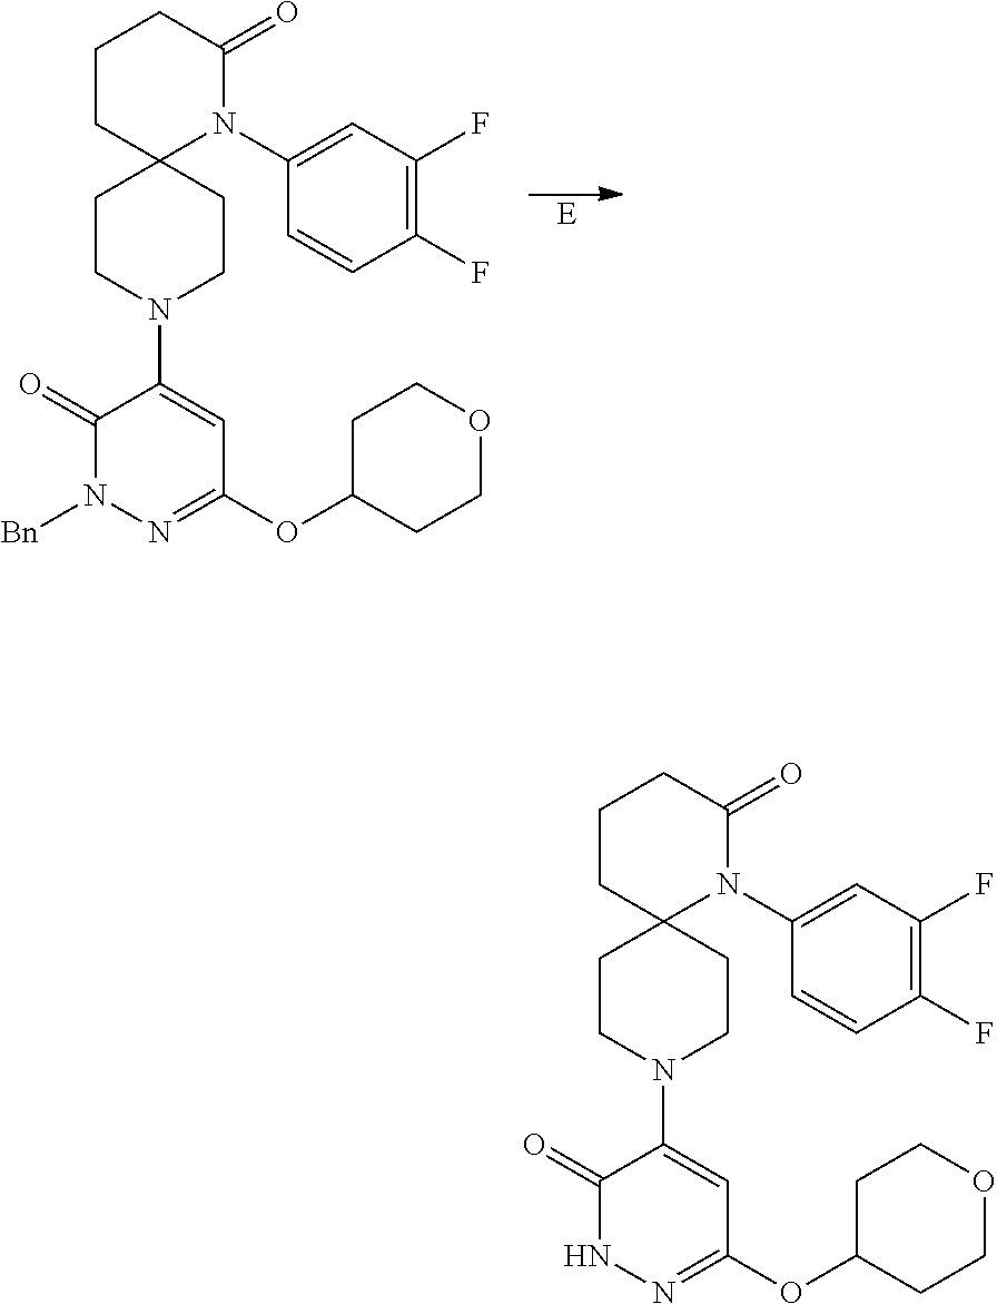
[E].C1(OC2CCOCC2)=NN([Bn])C(=O)C(N2CCC3(CC2)CCCC(=O)N3C2=CC(F)=C(F)C=C2)=C1.C1(OC2CCOCC2)=NNC(=O)C(N2CCC3(CC2)CCCC(=O)N3C2=CC(F)=C(F)C=C2)=C1
